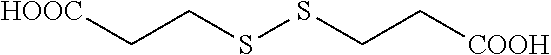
[HOOC]CCSSCC[COOH]
